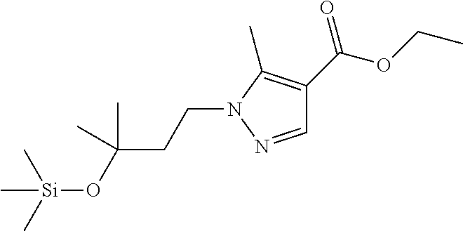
C1=NN(CCC(O[Si](C)(C)C)(C)C)C(C)=C1C(OCC)=O
